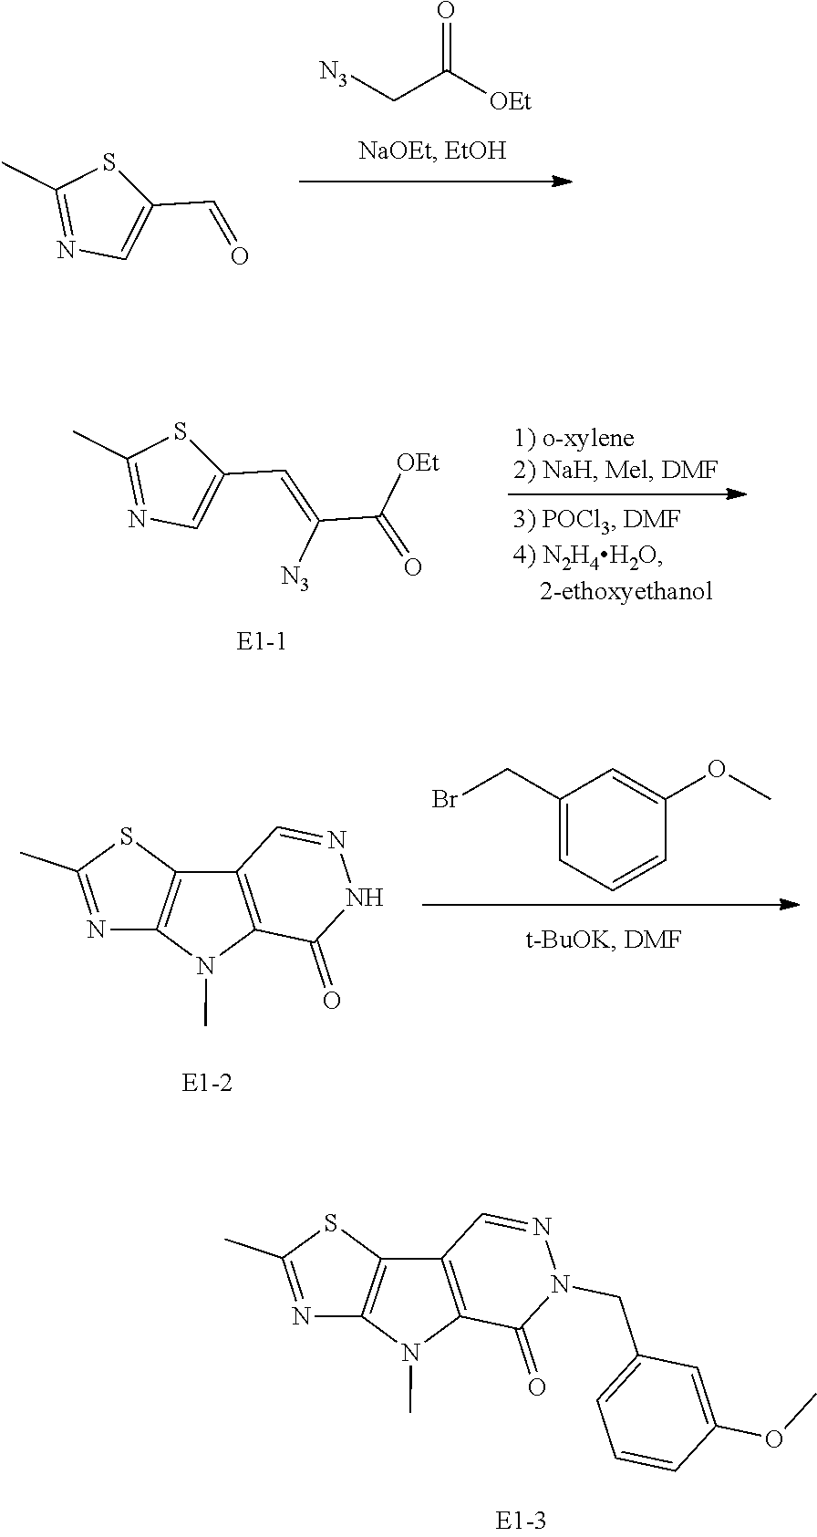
O=C(C[N3])[OEt].C1(C)=NC=C(C=O)S1.C1(C)=NC=C(C=C([N3])C([OEt])=O)S1.C1(CBr)=CC=CC(OC)=C1.C1(C)=NC2=C(S1)C1=C(N2C)C(=O)NN=C1.C1(C)=NC2=C(S1)C1=C(N2C)C(=O)N(CC2=CC=CC(OC)=C2)N=C1
